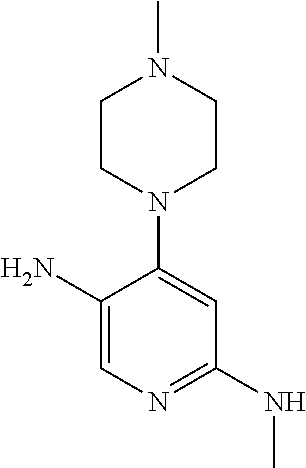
C1(N2CCN(C)CC2)=CC(NC)=NC=C1N
